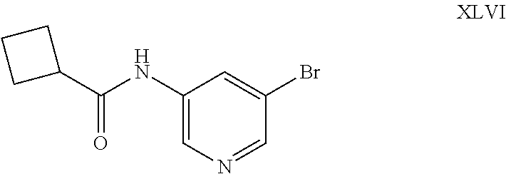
C1(NC(=O)C2CCC2)=CN=CC(Br)=C1
